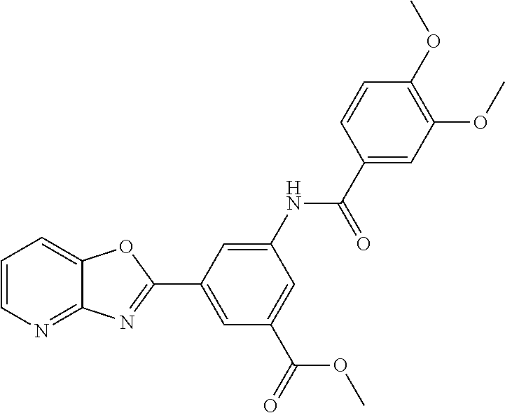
C1=CN=C2C(=C1)OC(C1=CC(C(=O)OC)=CC(NC(=O)C3=CC(OC)=C(OC)C=C3)=C1)=N2
